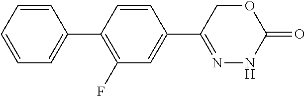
C1(C2=CC=CC=C2)=C(F)C=C(C2=NNC(=O)OC2)C=C1
